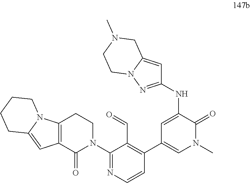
C1(N2CCC3=C(C2=O)C=C2N3CCCC2)=NC=CC(C2=CN(C)C(=O)C(NC3=NN4C(=C3)CN(C)CC4)=C2)=C1C=O
